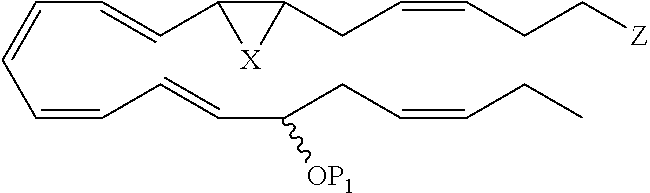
C(C=CC=CC=CC(CC=CCC)[OP1])=CC1C(CC=CCC[Z])[X]1
